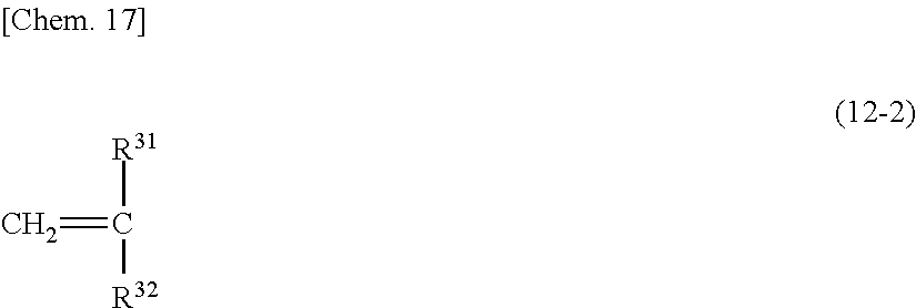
C=C([R31])[R32]
